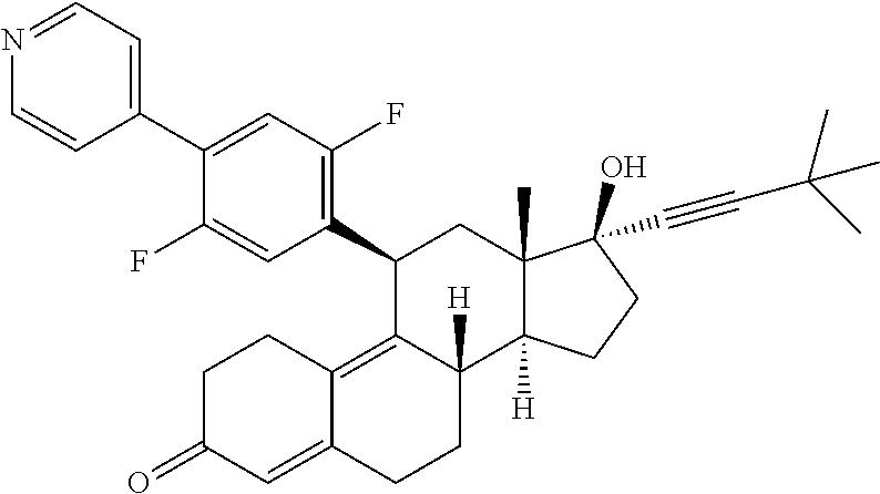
C1(C2=C(F)C=C(C3=CC=NC=C3)C(F)=C2)C2=C3C(=CC(=O)CC3)CCC2([H])C2([H])C(C)(C1)C(C#CC(C)(C)C)(O)CC2
